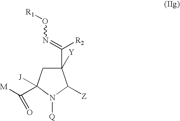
C1(C(=NO[R1])[R2])([Y])CC([J])(C([M])=O)N([Q])C1[Z]
